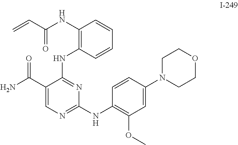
NC(C1=CN=C(NC2=C(OC)C=C(N3CCOCC3)C=C2)N=C1NC1=C(NC(=O)C=C)C=CC=C1)=O
